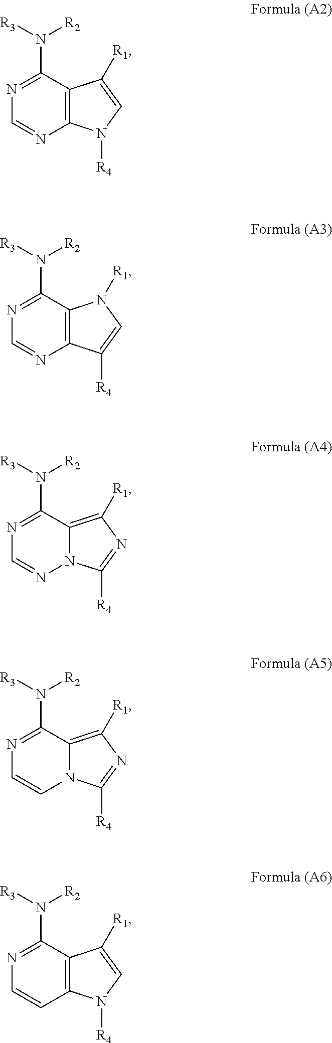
C1(N([R2])[R3])=NC=NC2=C1C([R1])=CN2[R4].C1(N([R2])[R3])=NC=NC2=C1N([R1])C=C2[R4].C1(N([R2])[R3])=NC=NN2C1=C([R1])N=C2[R4].C1(N([R2])[R3])=NC=CN2C1=C([R1])N=C2[R4].C1(N([R2])[R3])=NC=CC2=C1C([R1])=CN2[R4]
